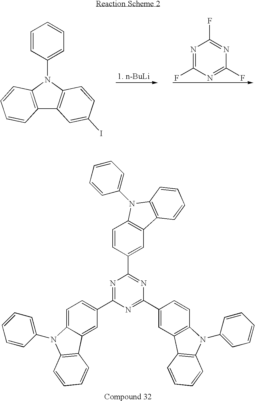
C12=C(N(C3=CC=CC=C3)C3=C1C=C(I)C=C3)C=CC=C2.N1=C(F)N=C(F)N=C1F.C1=CC(C2=NC(C3=CC4=C(C=C3)N(C3=CC=CC=C3)C3=C4C=CC=C3)=NC(C3=CC=C4C(=C3)C3=C(N4C4=CC=CC=C4)C=CC=C3)=N2)=CC2=C1N(C1=CC=CC=C1)C1=C2C=CC=C1
